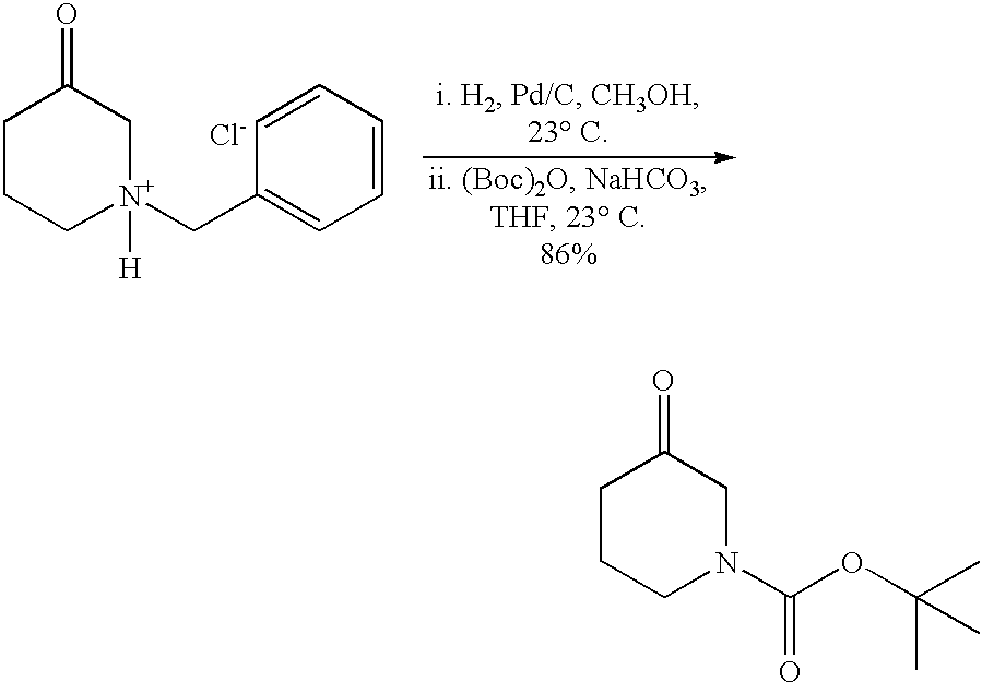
C1CCN(C(OC(C)(C)C)=O)CC1=O.C1CC[N+](CC2=CC=CC=C2)([H])CC1=O.[Cl-]
